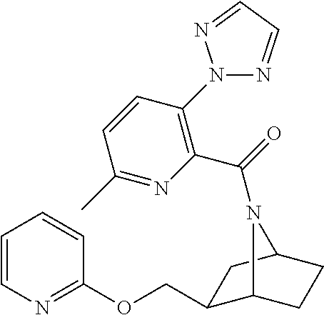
C(OC1=NC=CC=C1)C1C2CCC(C1)N2C(=O)C1=C(N2N=CC=N2)C=CC(C)=N1
